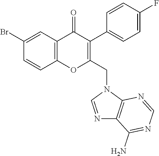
C1=CC2=C(C=C1Br)C(=O)C(C1=CC=C(F)C=C1)=C(CN1C=NC3=C1N=CN=C3N)O2
